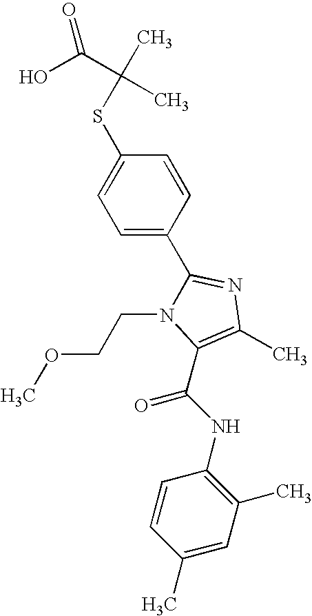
S(C1=CC=C(C2=NC(C)=C(C(NC3=C(C)C=C(C)C=C3)=O)N2CCOC)C=C1)C(C)(C(O)=O)C
